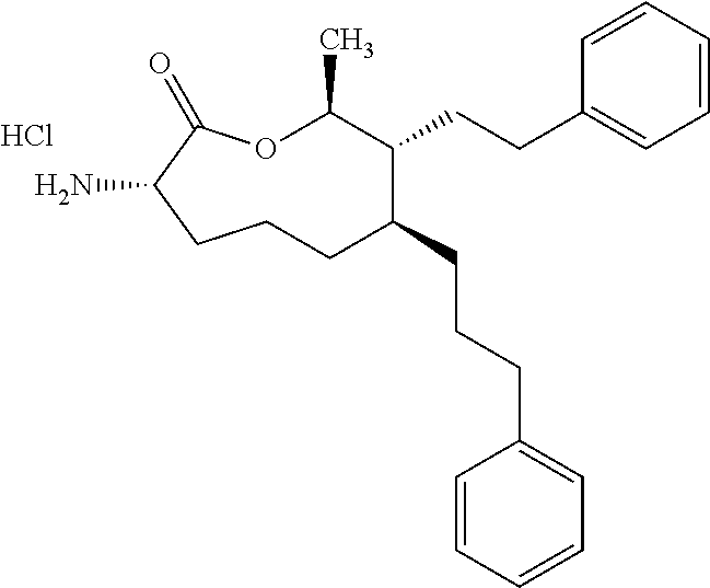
Cl.O1C(C)C(CCC2=CC=CC=C2)C(CCCC2=CC=CC=C2)CCCC(N)C1=O
